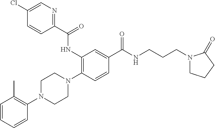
C1=CC=CC(N2CCN(C3=C(NC(C4=NC=C(Cl)C=C4)=O)C=C(C(NCCCN4CCCC4=O)=O)C=C3)CC2)=C1C
